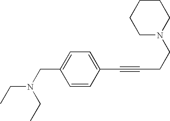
C1CCCN(CCC#CC2=CC=C(CN(CC)CC)C=C2)C1
